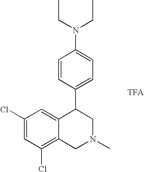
C1(Cl)=C2C(=CC(Cl)=C1)C(C1=CC=C(N(CC)CC)C=C1)CN(C)C2.[TFA]
